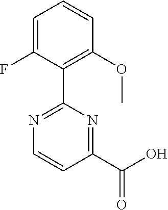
C1=C(F)C(C2=NC=CC(C(O)=O)=N2)=C(OC)C=C1
